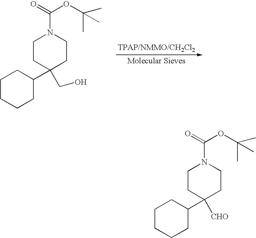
C1CCCC(C2(CO)CCN(C(=O)OC(C)(C)C)CC2)C1.C1CCCC(C2([CHO])CCN(C(=O)OC(C)(C)C)CC2)C1
